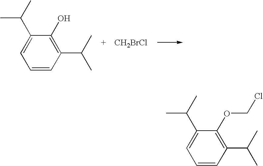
C1=CC(C(C)C)=C(O)C(C(C)C)=C1.[CH2BrCl].C1=CC(C(C)C)=C(OCCl)C(C(C)C)=C1
